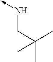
N(CC(C)(C)C)->C
